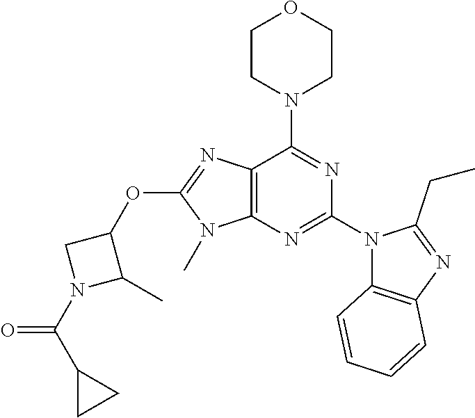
C12=C(N=C(N3C4=C(N=C3CC)C=CC=C4)N=C1N1CCOCC1)N(C)C(OC1CN(C(=O)C3CC3)C1C)=N2
